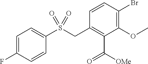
C1=CC(Br)=C(OC)C(C([OMe])=O)=C1CS(C1=CC=C(F)C=C1)(=O)=O
